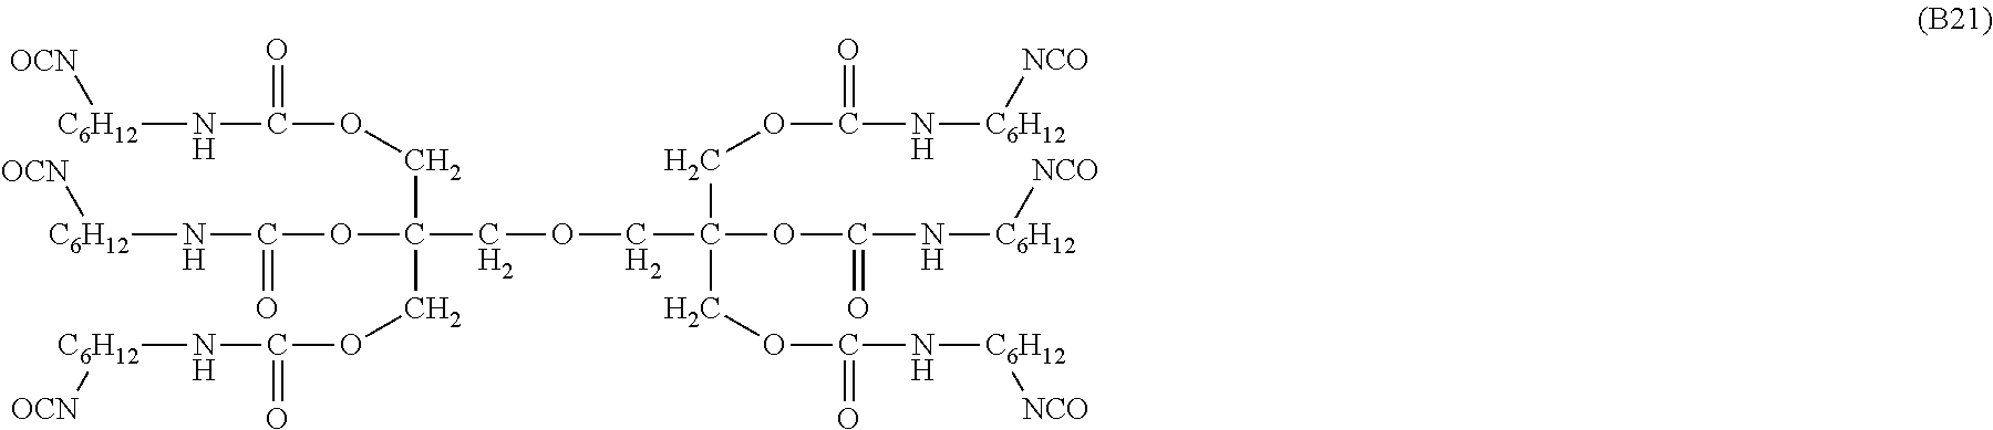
[C6H12](NC(OCC(OC(N[C6H12][OCN])=O)(COCC(COC(=O)N[C6H12][NCO])(COC(=O)N[C6H12][NCO])OC(N[C6H12][NCO])=O)COC(N[C6H12][OCN])=O)=O)[OCN]
